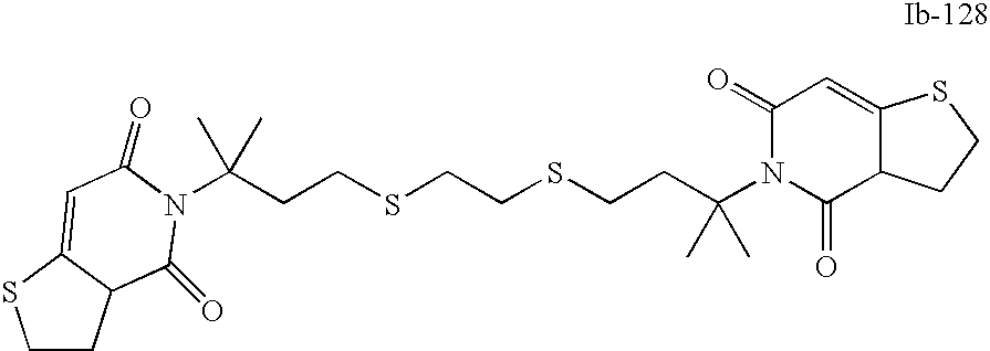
C1CC2C(=CC(=O)N(C(CCSCCSCCC(N3C(=O)C4C(=CC3=O)SCC4)(C)C)(C)C)C2=O)S1
